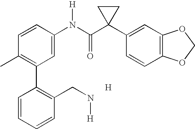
C1=CC(N(C(C2(C3=CC4=C(C=C3)OCO4)CC2)=O)[H])=CC(C2=C(CN[H])C=CC=C2)=C1C.[H]
